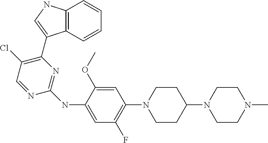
C12=C(NC=C1C1=C(Cl)C=NC(NC3=CC(F)=C(N4CCC(N5CCN(C)CC5)CC4)C=C3OC)=N1)C=CC=C2
